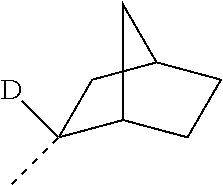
C1([D])(C)C2CCC(C1)C2
